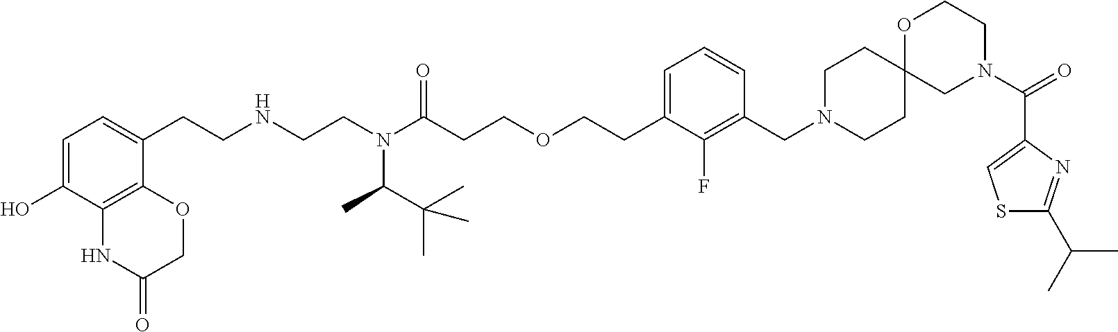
C1=C(CCNCCN(C(CCOCCC2=CC=CC(CN3CCC4(CC3)CN(C(C3=CSC(C(C)C)=N3)=O)CCO4)=C2F)=O)C(C(C)(C)C)C)C2=C(C(O)=C1)NC(=O)CO2
